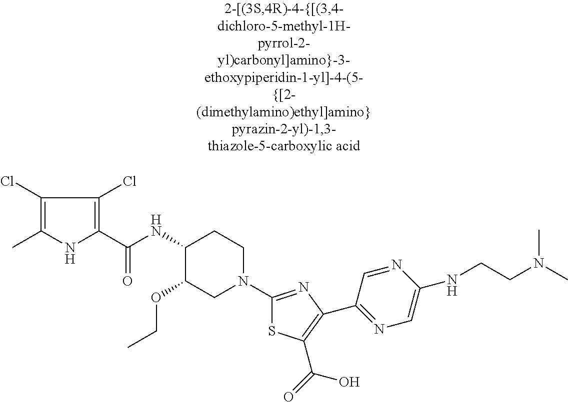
C1(Cl)=C(C)NC(C(NC2C(OCC)CN(C3=NC(C4=NC=C(NCCN(C)C)N=C4)=C(C(=O)O)S3)CC2)=O)=C1Cl
